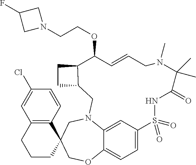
C1=C2C3=CC=C1S(=O)(=O)NC(=O)C(C)(C)N(C)CC=CC(OCCN1CC(F)C1)C1C(CN2CC2(CO3)C3=C(CCC2)C=C(Cl)C=C3)CC1
